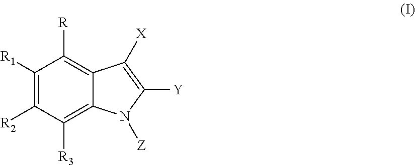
C1([R1])=C([R2])C([R3])=C2C(=C1[R])C([X])=C([Y])N2[Z]
